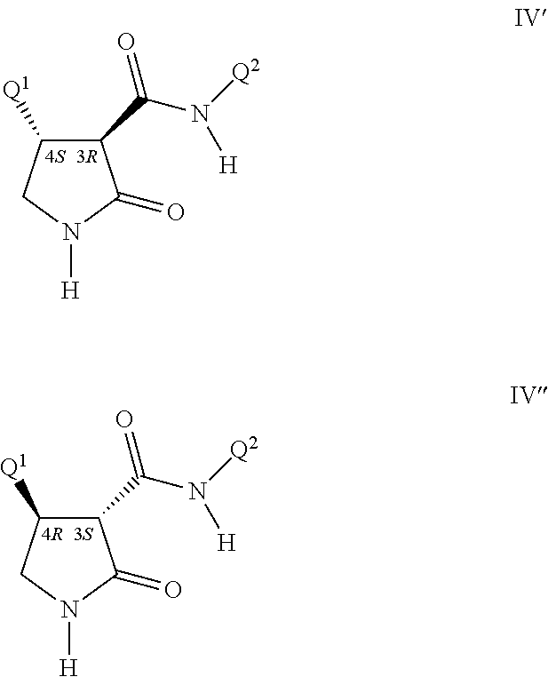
C(N([Q2])[H])(C1C([Q1])CN([H])C1=O)=O.C(N([Q2])[H])(C1C([Q1])CN([H])C1=O)=O
